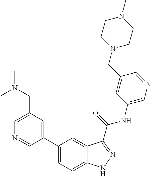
C1(CN(C)C)=CN=CC(C2=CC=C3C(=C2)C(C(NC2=CN=CC(CN4CCN(C)CC4)=C2)=O)=NN3)=C1
